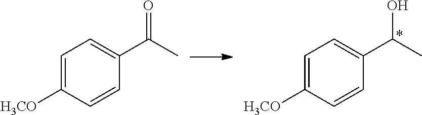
C1=C([H3CO])C=CC(C(C)O)=C1.C1=C([H3CO])C=CC(C(C)=O)=C1
